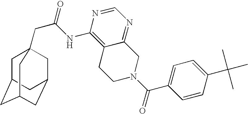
C1C2CC3CC(CC1(CC(=O)NC1=C4C(=NC=N1)CN(C(=O)C1=CC=C(C(C)(C)C)C=C1)CC4)C3)C2
